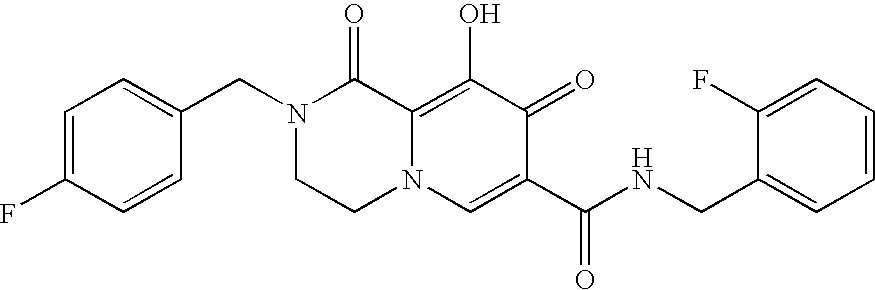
C1=C(F)C=CC(CN2CCN3C(=C(O)C(=O)C(C(=O)NCC4=CC=CC=C4F)=C3)C2=O)=C1
